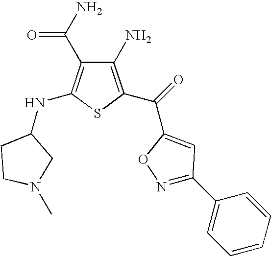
C1(N)=C(C(C2=CC(C3=CC=CC=C3)=NO2)=O)SC(NC2CCN(C)C2)=C1C(N)=O
